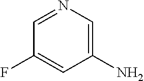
C1=NC=C(N)C=C1F
